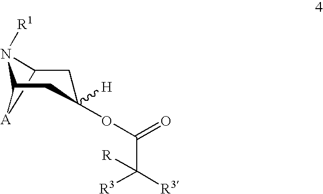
N1([R1])C2CC(OC(=O)C([R3])([R3])[R])([H])CC1[A]2
